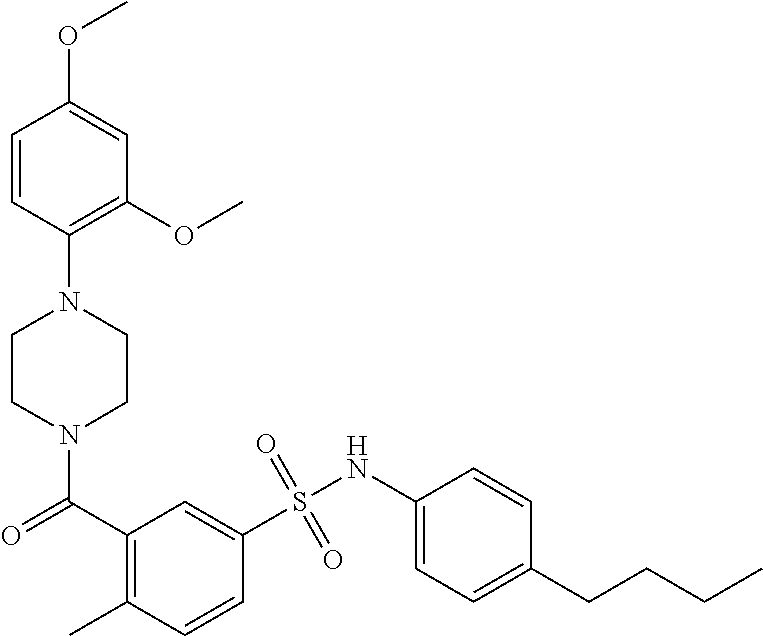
N1(C(C2=C(C)C=CC(S(NC3=CC=C(CCCC)C=C3)(=O)=O)=C2)=O)CCN(C2=C(OC)C=C(OC)C=C2)CC1
